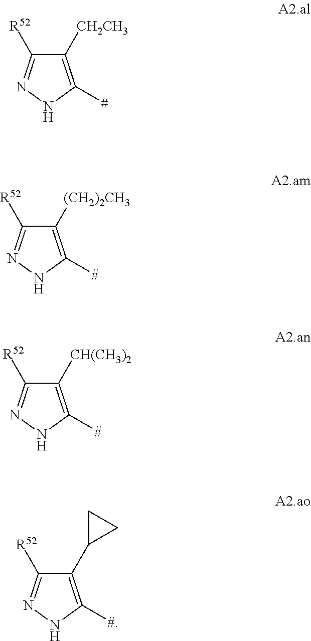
C1([CH2CH3])=C([#])NN=C1[R52].C1([(CH2)2CH3])=C([#])NN=C1[R52].C1([CH(CH3)2])=C([#])NN=C1[R52].C1(C2CC2)=C([#])NN=C1[R52]
